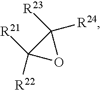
O1C([R23])([R24])C1([R22])[R21]
